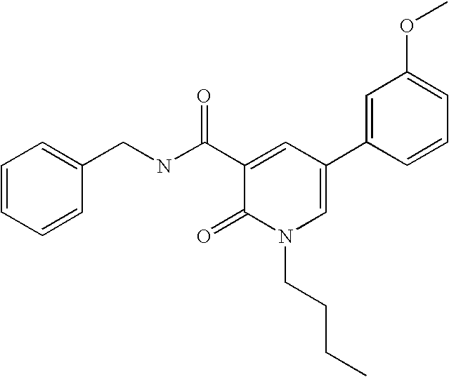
C1(CNC(C2=CC(C3=CC(OC)=CC=C3)=CN(CCCC)C2=O)=O)=CC=CC=C1
